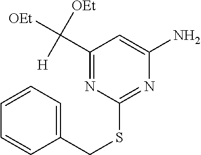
C1=CC=C(CSC2=NC(N)=CC(C([OEt])([H])[OEt])=N2)C=C1
